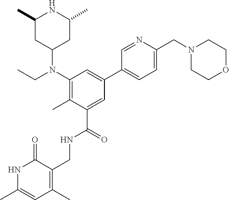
N1C(C)=CC(C)=C(CNC(C2=CC(C3=CC=C(CN4CCOCC4)N=C3)=CC(N(CC)C3CC(C)NC(C)C3)=C2C)=O)C1=O
